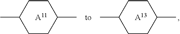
CC1CCC(C)CC1.CC1CCC(C)CC1.[A11].[A13]
